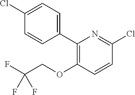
C1(C2=CC=C(Cl)C=C2)=C(OCC(F)(F)F)C=CC(Cl)=N1
